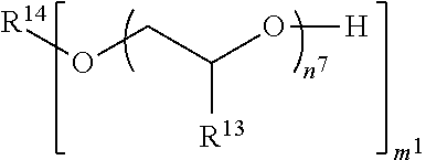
O(CC(O[H])[R13])[R14]
